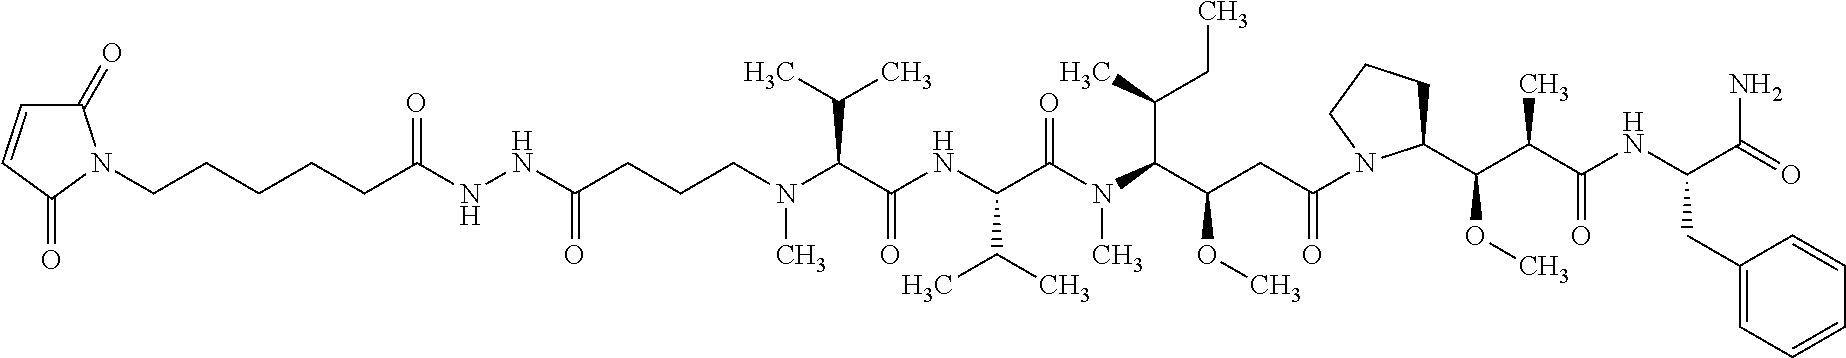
C(CCN(C(C(NC(C(N(C)C(C(CC)C)C(OC)CC(=O)N1C(C(OC)C(C(=O)NC(C(=O)N)CC2=CC=CC=C2)C)CCC1)=O)C(C)C)=O)C(C)C)C)C(=O)NNC(CCCCCN1C(=O)C=CC1=O)=O
